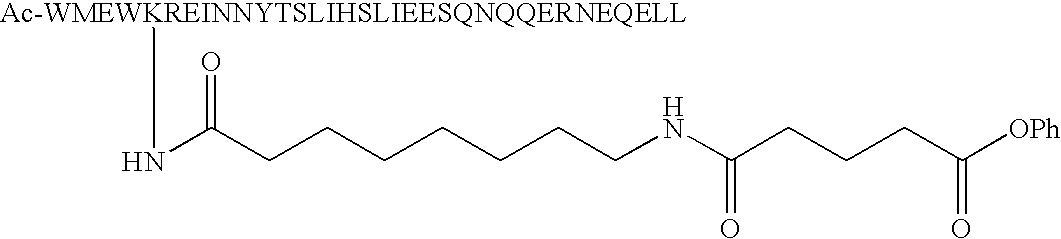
N(C(CCCCCCCNC(CCCC([OPh])=O)=O)=O)[Ac-WMEWKREINNYTSLIHSLIEESQNQQERNEQELL]
